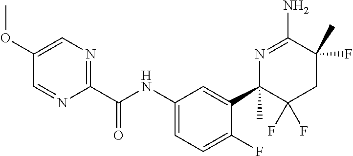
C1=C(OC)C=NC(C(NC2=CC=C(F)C(C3(C)C(F)(F)CC(F)(C)C(N)=N3)=C2)=O)=N1
